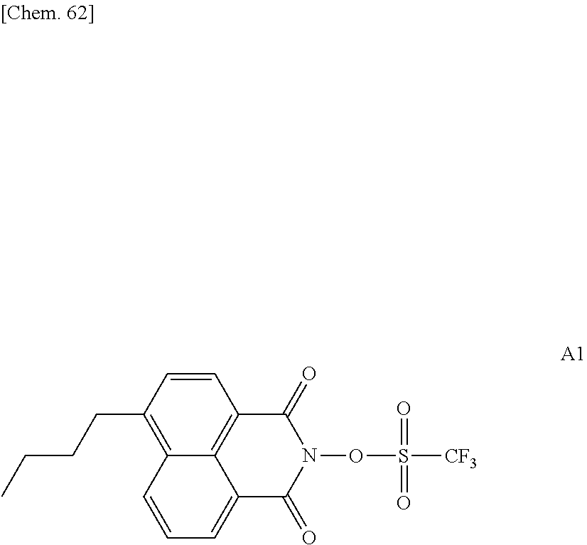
C1(CCCC)=C2C3=C(C=C1)C(=O)N(OS([CF3])(=O)=O)C(=O)C3=CC=C2
